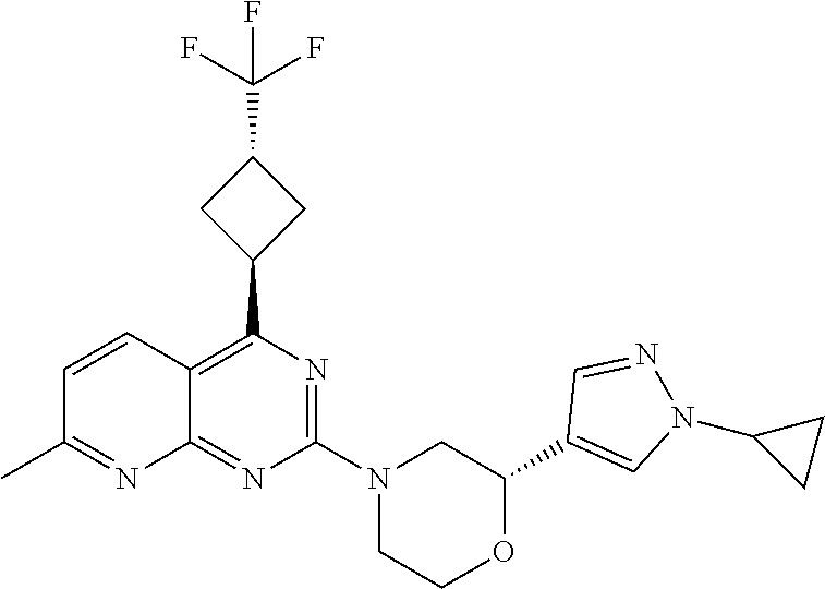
C1(C2=CN(C3CC3)N=C2)OCCN(C2=NC(C3CC(C(F)(F)F)C3)=C3C(=N2)N=C(C)C=C3)C1
